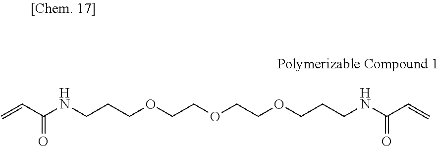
C=CC(NCCCOCCOCCOCCCNC(C=C)=O)=O
